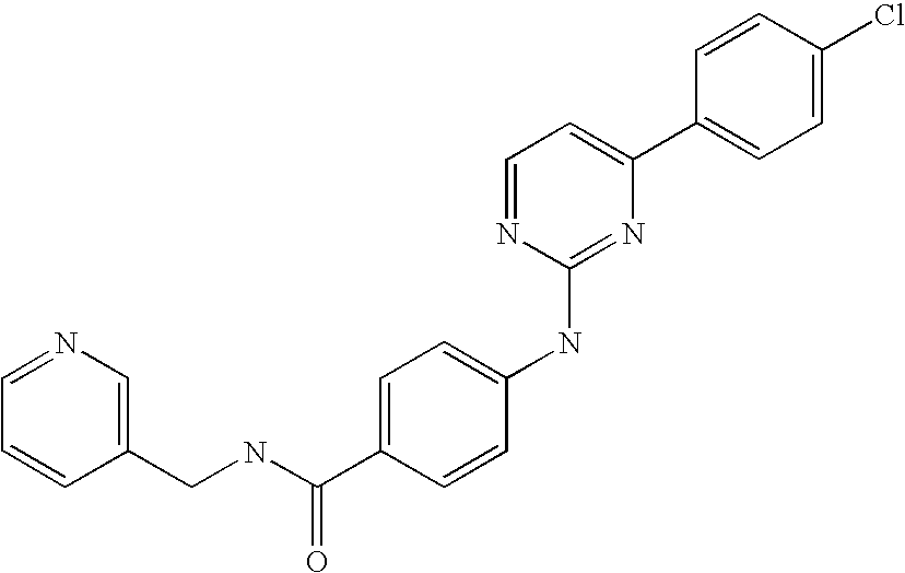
C1=CC(C2=CC=NC(NC3=CC=C(C(NCC4=CN=CC=C4)=O)C=C3)=N2)=CC=C1Cl
